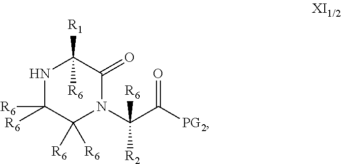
N1C([R6])([R6])C([R6])([R6])N(C(C([PG2])=O)([R2])[R6])C(=O)C1([R6])[R1]
